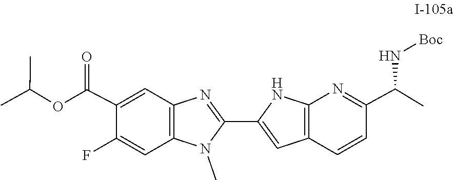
C1(C(OC(C)C)=O)=CC2=C(C=C1F)N(C)C(C1=CC3=C(N=C(C(C)N[Boc])C=C3)N1)=N2
